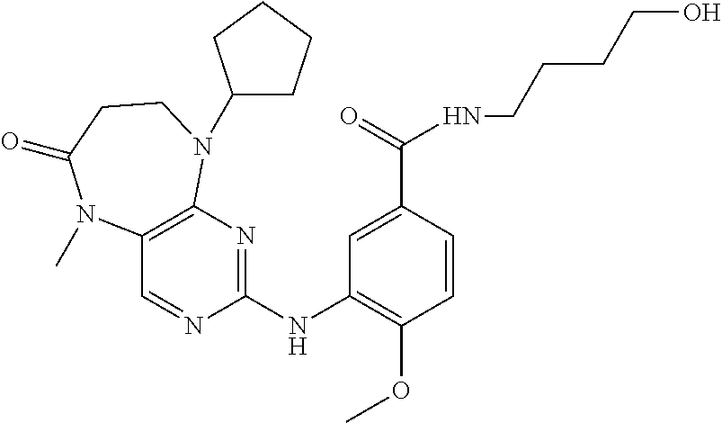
C1(NC2=NC3=C(C=N2)N(C)C(=O)CCN3C2CCCC2)=C(OC)C=CC(C(=O)NCCCCO)=C1
